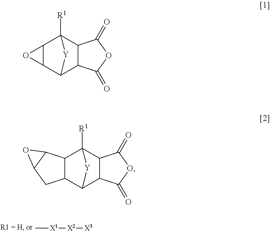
C[X1][X2][X3].C12C(C3C4C(C1([R1])[Y]3)C(=O)OC4=O)O2.C12C(C3C4C(C1([R1])[Y]3)C(=O)OC4=O)CC1C2O1
